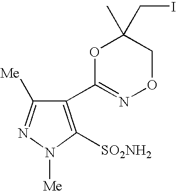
C1(C2=NOCC(C)(CI)O2)=C([SO2NH2])N([Me])N=C1[Me]
